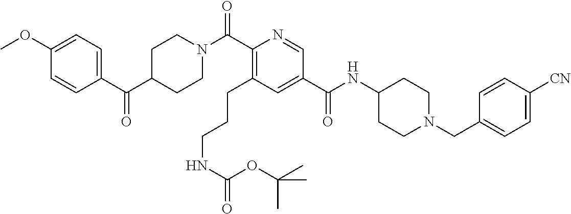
N(C(C1=CC(CCCNC(=O)OC(C)(C)C)=C(C(=O)N2CCC(C(C3=CC=C(OC)C=C3)=O)CC2)N=C1)=O)C1CCN(CC2=CC=C([CN])C=C2)CC1
